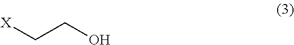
[X]CCO
